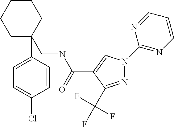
N1=C(C(F)(F)F)C(C(NCC2(C3=CC=C(Cl)C=C3)CCCCC2)=O)=CN1C1=NC=CC=N1
